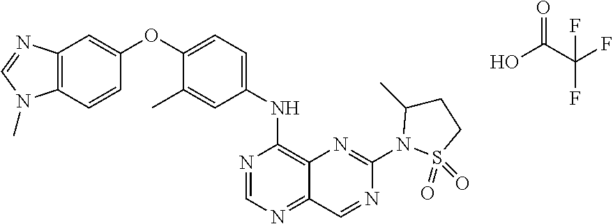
OC(C(F)(F)F)=O.C12=C(C=CC(OC3=CC=C(NC4=C5C(=NC=N4)C=NC(N4S(=O)(=O)CCC4C)=N5)C=C3C)=C1)N(C)C=N2
